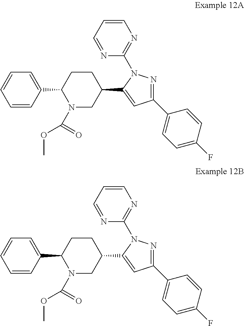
C1(C2N(C(=O)OC)CC(C3=CC(C4=CC=C(F)C=C4)=NN3C3=NC=CC=N3)CC2)=CC=CC=C1.C1(C2N(C(=O)OC)CC(C3=CC(C4=CC=C(F)C=C4)=NN3C3=NC=CC=N3)CC2)=CC=CC=C1
